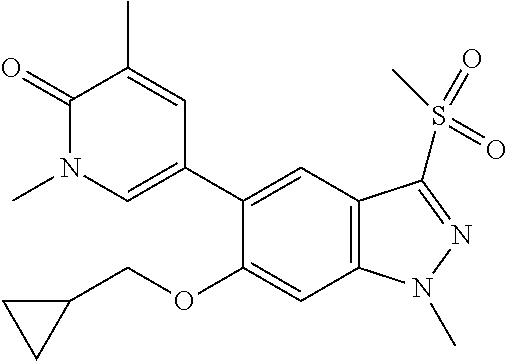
C1(=O)N(C)C=C(C2=CC3=C(C=C2OCC2CC2)N(C)N=C3S(=O)(=O)C)C=C1C
